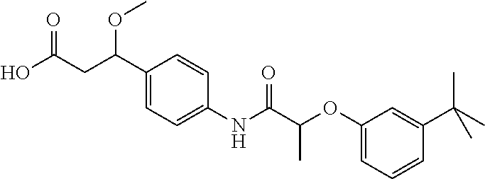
C1(C(CC(O)=O)OC)=CC=C(NC(C(OC2=CC=CC(C(C)(C)C)=C2)C)=O)C=C1
